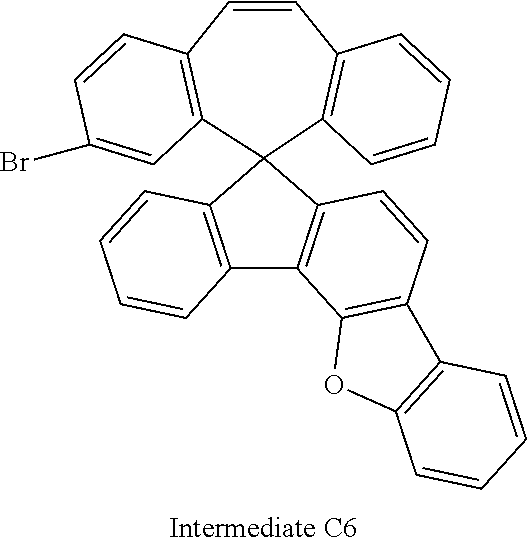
C1=CC2=C(C3=C1C1=C(O3)C=CC=C1)C1=C(C23C2=C(C=CC4=C3C=C(Br)C=C4)C=CC=C2)C=CC=C1
